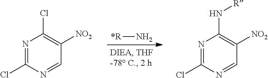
N1=C(Cl)N=CC([NO2])=C1Cl.[*R]N.N1=C(Cl)N=CC([NO2])=C1N[R]
